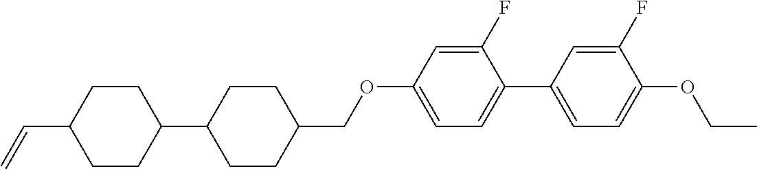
C1CC(C=C)CCC1C1CCC(COC2=CC=C(C3=CC=C(OCC)C(F)=C3)C(F)=C2)CC1
